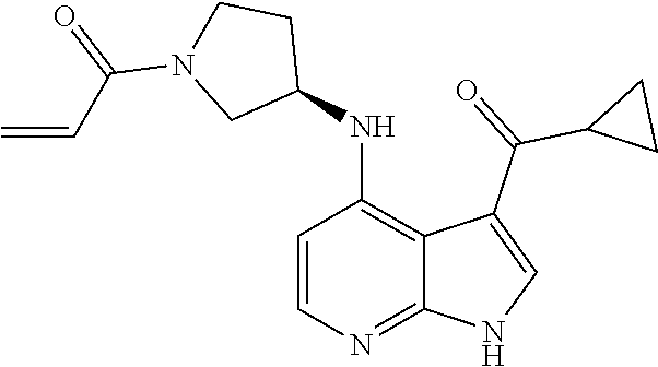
C1=CN=C2C(=C1NC1CCN(C(=O)C=C)C1)C(C(=O)C1CC1)=CN2
